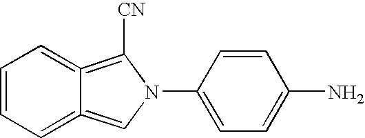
C1=CC=C2=CN(C3=CC=C(N)C=C3)C([CN])=C2=C1
